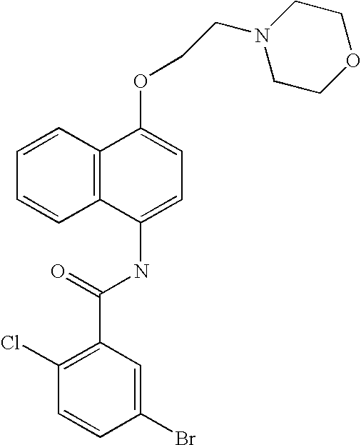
C1=CC2=C(C=C1)C(NC(C1=C(Cl)C=CC(Br)=C1)=O)=CC=C2OCCN1CCOCC1
